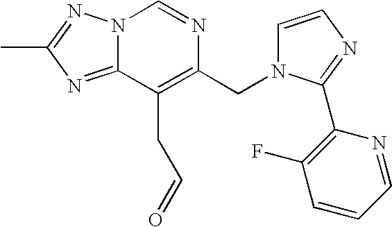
N12C(=NC(C)=N1)C(CC=O)=C(CN1C=CN=C1C1=C(F)C=CC=N1)N=C2
